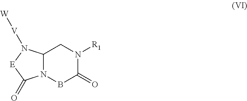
C12N(BC(=O)N([R1])C1)C(=O)[E]N2[V][W]
